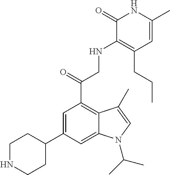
C1NCCC(C2=CC(C(=O)CNC3=C(CCC)C=C(C)NC3=O)=C3C(=C2)N(C(C)C)C=C3C)C1
